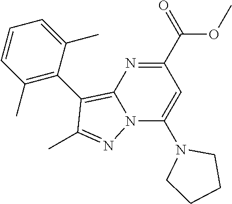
C1(C(OC)=O)=NC2=C(C3=C(C)C=CC=C3C)C(C)=NN2C(N2CCCC2)=C1
